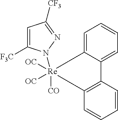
C1=CC2=C(C=C1)[Re]([CO])([OC])([OC])(N1C([F3C])=CC([CF3])=N1)C1=CC=CC=C21
